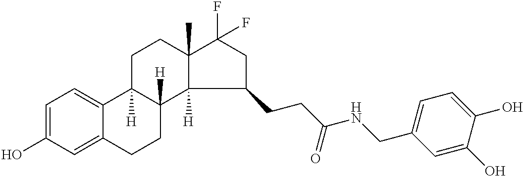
C1=C(O)C=C2C(=C1)C1([H])C([H])(CC2)C2([H])C(C)(CC1)C(F)(F)CC2CCC(=O)NCC1=CC=C(O)C(O)=C1
